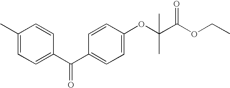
C1(C)=CC=C(C(C2=CC=C(OC(C(OCC)=O)(C)C)C=C2)=O)C=C1
